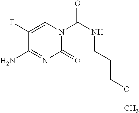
NC1=NC(=O)N(C(=O)NCCCOC)C=C1F
